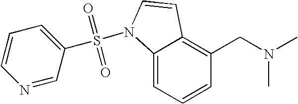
C1=CC=C2C(=C1CN(C)C)C=CN2S(=O)(=O)C1=CC=CN=C1
